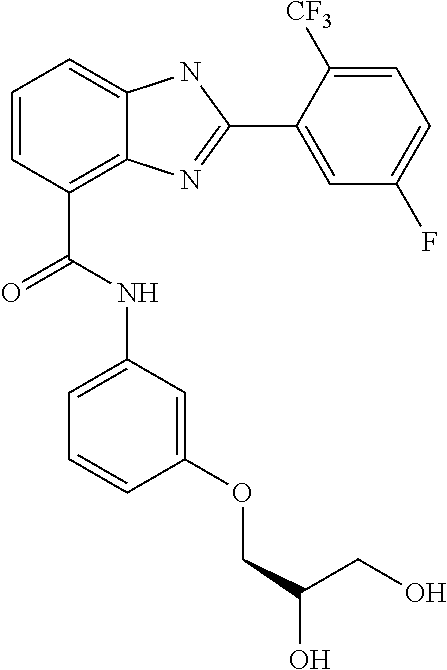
C1=CC(C(NC2=CC=CC(OCC(CO)O)=C2)=O)=C2C(=C1)NC(C1=CC(F)=CC=C1[CF3])=N2
